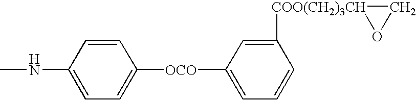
CNC1=CC=C([OCO]C2=CC=CC([COO(CH2)3CH]3OC3)=C2)C=C1
